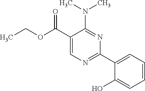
CCOC(C1=CN=C(C2=CC=CC=C2O)N=C1N(C)C)=O
